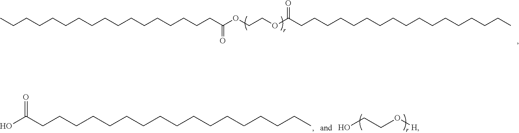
CCCCCCCCCCCCCCCCCC(OCCOC(CCCCCCCCCCCCCCCCC)=O)=O.OC(=O)CCCCCCCCCCCCCCCCC.OCCO[H]
